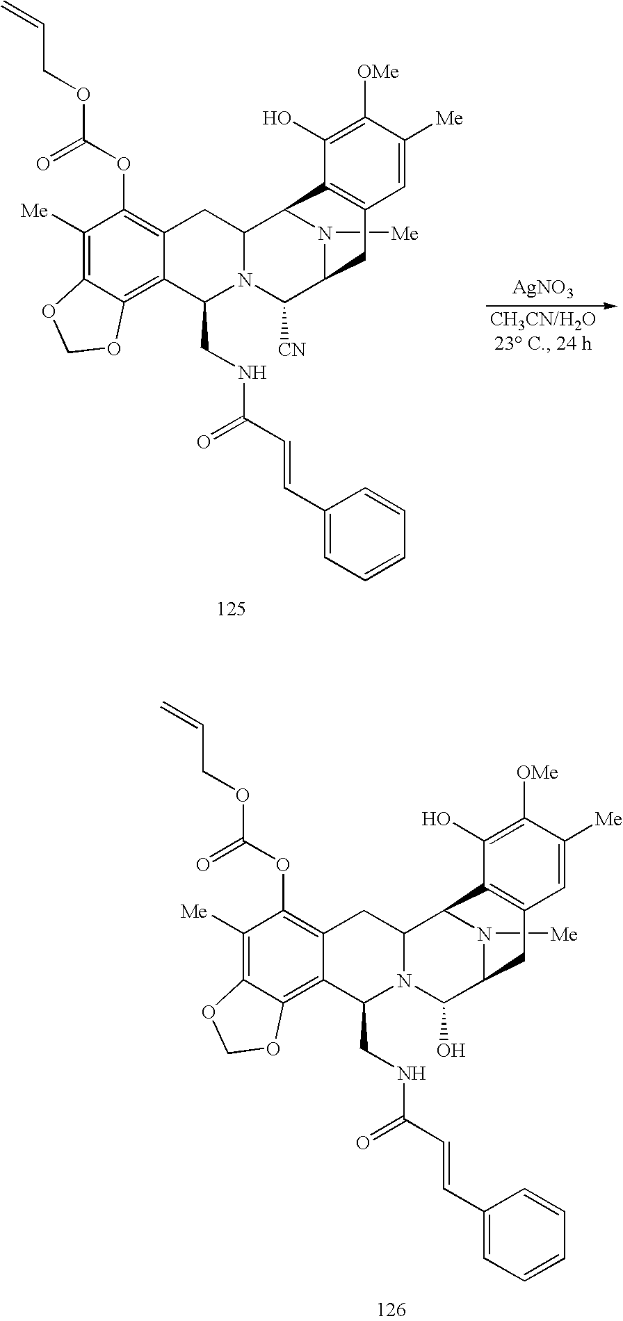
C1([Me])=C2C(=C3C(=C1OC(OCC=C)=O)CC1N(C([CN])C4N([Me])C1C1=C(C4)C=C([Me])C([OMe])=C1O)C3CNC(C=CC1=CC=CC=C1)=O)OCO2.[AgNO3].C1([Me])=C2C(=C3C(=C1OC(OCC=C)=O)CC1N(C(O)C4N([Me])C1C1=C(C4)C=C([Me])C([OMe])=C1O)C3CNC(C=CC1=CC=CC=C1)=O)OCO2
